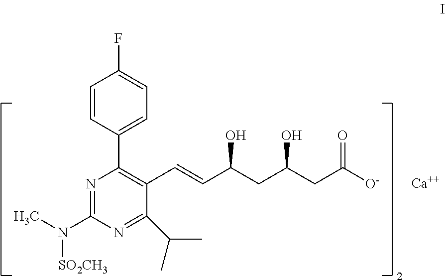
C1=CC(C2=C(C=CC(CC(CC([O-])=O)O)O)C(C(C)C)=NC(N([SO2CH3])C)=N2)=CC=C1F.[Ca]
